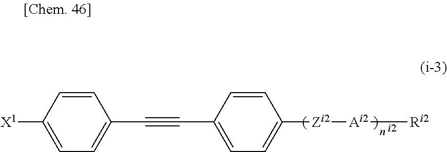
[X1]C1=CC=C(C#CC2=CC=C([Zi2][Ai2][Ri2])C=C2)C=C1
